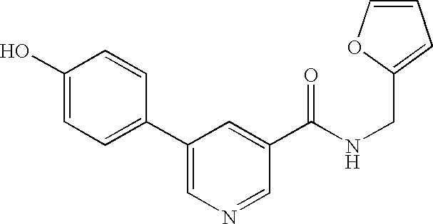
C1(O)=CC=C(C2=CN=CC(C(NCC3=CC=CO3)=O)=C2)C=C1
